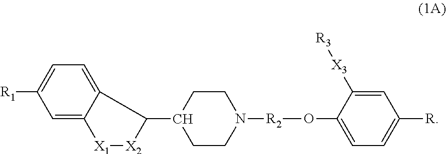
C1(O[R2]N2CCC(C3[X2][X1]C4=CC([R1])=CC=C34)CC2)=CC=C([R])C=C1[X3][R3]
